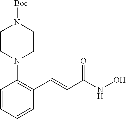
C1=CC=CC(C=CC(NO)=O)=C1N1CCN([Boc])CC1
